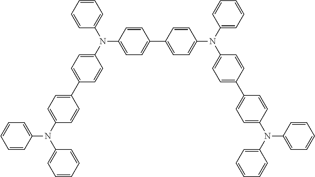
C1(C2=CC=C(N(C3=CC=C(C4=CC=C(N(C5=CC=CC=C5)C5=CC=CC=C5)C=C4)C=C3)C3=CC=CC=C3)C=C2)=CC=C(N(C2=CC=CC=C2)C2=CC=C(C3=CC=C(N(C4=CC=CC=C4)C4=CC=CC=C4)C=C3)C=C2)C=C1
